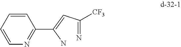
C1=CC=CN=C1C(N)=CC(=N)[CF3]
